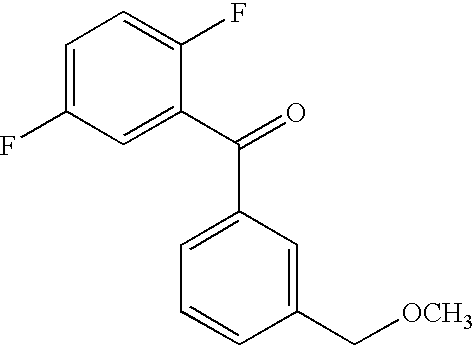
C1(C[OCH3])=CC(C(C2=CC(F)=CC=C2F)=O)=CC=C1
